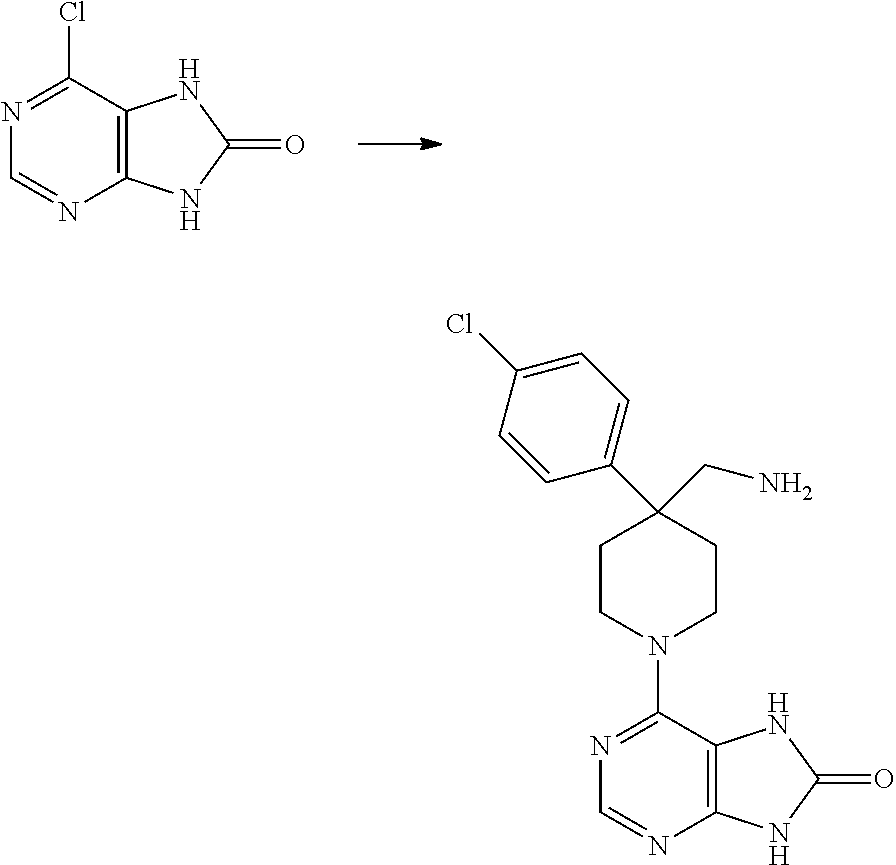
C12=C(C(Cl)=NC=N1)NC(=O)N2.C12=C(C(N3CCC(CN)(C4=CC=C(Cl)C=C4)CC3)=NC=N1)NC(=O)N2
